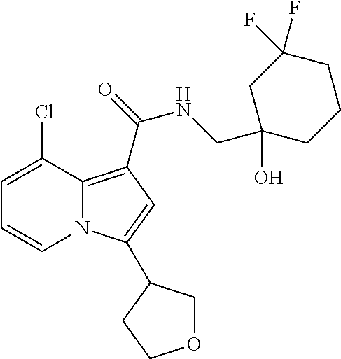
C1=C(Cl)C2=C(C(=O)NCC3(O)CCCC(F)(F)C3)C=C(C3COCC3)N2C=C1
